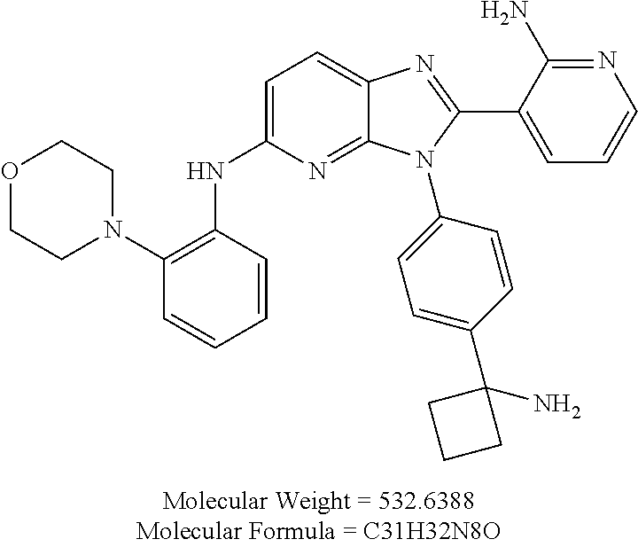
O1CCN(C2=C(NC3=CC=C4C(=N3)N(C3=CC=C(C5(N)CCC5)C=C3)C(C3=CC=CN=C3N)=N4)C=CC=C2)CC1
